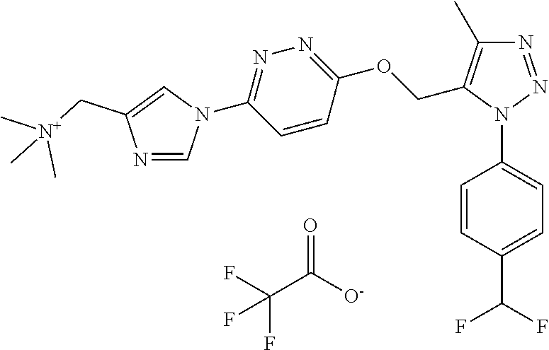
C1=CC(N2N=NC(C)=C2COC2=NN=C(N3C=NC(C[N+](C)(C)C)=C3)C=C2)=CC=C1C(F)F.O=C([O-])C(F)(F)F
